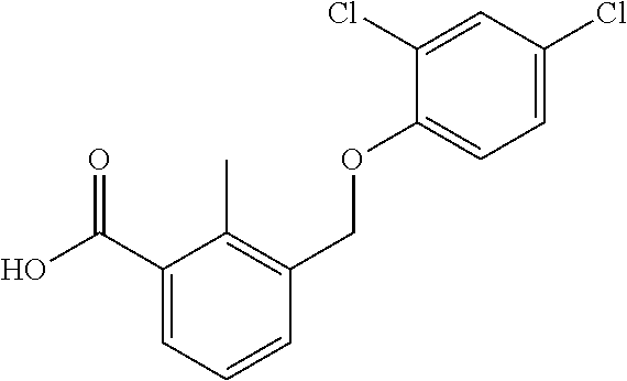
C1(C(O)=O)=CC=CC(COC2=CC=C(Cl)C=C2Cl)=C1C
